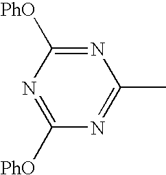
N1=C(C)N=C([PhO])N=C1[PhO]
